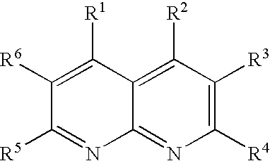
C1([R2])=C2C(=NC([R4])=C1[R3])N=C([R5])C([R6])=C2[R1]
